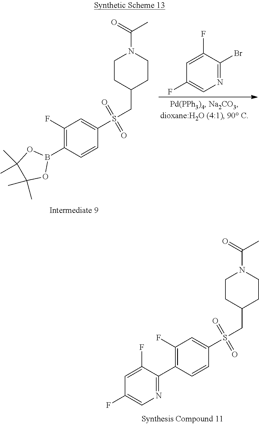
C1CC(CS(C2=CC(F)=C(C3=NC=C(F)C=C3F)C=C2)(=O)=O)CCN1C(=O)C.C1CC(CS(C2=CC(F)=C(B3OC(C)(C)C(C)(C)O3)C=C2)(=O)=O)CCN1C(=O)C.C1(F)=CC(F)=CN=C1Br
